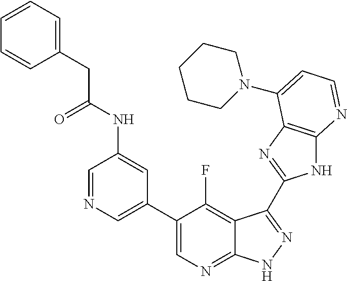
C1=NC=C(C2=CN=C3C(=C2F)C(C2=NC4=C(N2)N=CC=C4N2CCCCC2)=NN3)C=C1NC(CC1=CC=CC=C1)=O
